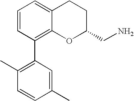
C1=CC(C2=C(C)C=CC(C)=C2)=C2C(=C1)CCC(CN)O2
